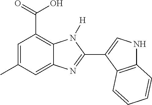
C1=C(C)C=C2C(=C1C(=O)O)N([H])C(C1=CNC3=C1C=CC=C3)=N2
